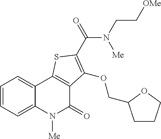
C1=CC=C2C(=C1)C1=C(C(=O)N2[Me])C(OCC2CCCO2)=C(C(=O)N(CC[OMe])[Me])S1
